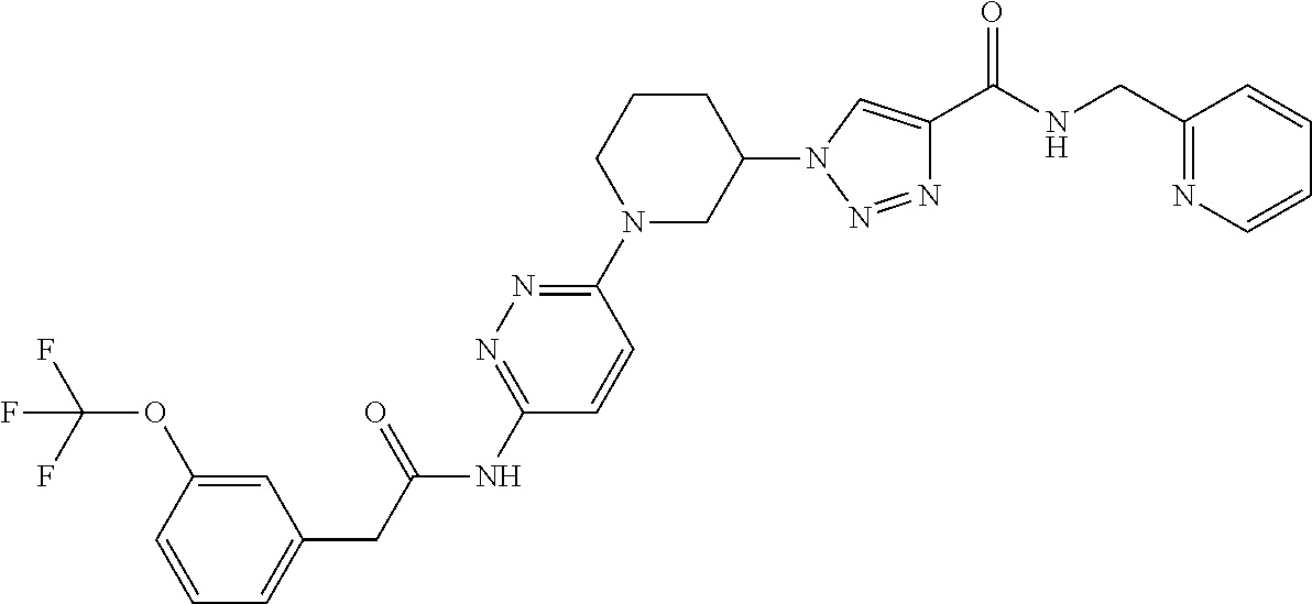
C1(CNC(=O)C2=CN(C3CCCN(C4=NN=C(NC(CC5=CC=CC(OC(F)(F)F)=C5)=O)C=C4)C3)N=N2)=NC=CC=C1
